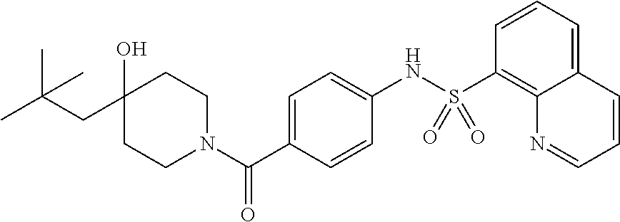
C1(CC(C)(C)C)(O)CCN(C(C2=CC=C(NS(C3=C4C(=CC=C3)C=CC=N4)(=O)=O)C=C2)=O)CC1
